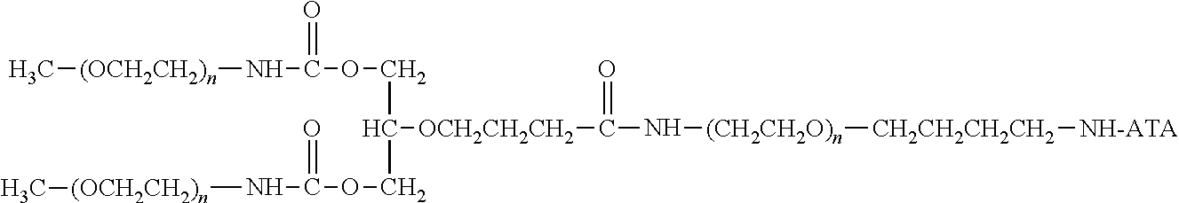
[(OCH2CH2)n](C)NC(OCC(COC(N[(OCH2CH2)n]C)=O)[OCH2CH2CH2]C(N[(CH2CH2O)n][CH2CH2CH2CH2][NH-ATA])=O)=O
